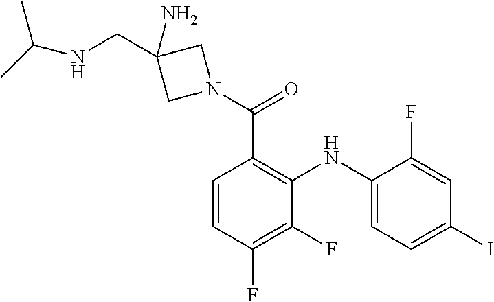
C1=CC(F)=C(F)C(NC2=CC=C(I)C=C2F)=C1C(N1CC(N)(CNC(C)C)C1)=O
